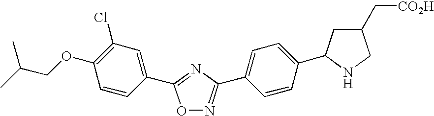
O1N=C(C2=CC=C(C3CC(C[CO2H])CN3)C=C2)N=C1C1=CC(Cl)=C(OCC(C)C)C=C1
